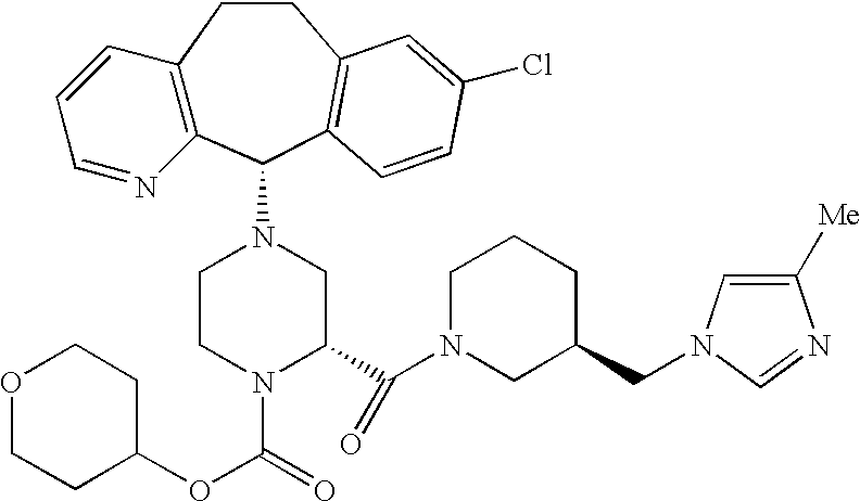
C12=C(C(N3CCN(C(=O)OC4CCOCC4)C(C(N4CC(CN5C=C([Me])N=C5)CCC4)=O)C3)C3=C(CC1)C=C(Cl)C=C3)N=CC=C2
